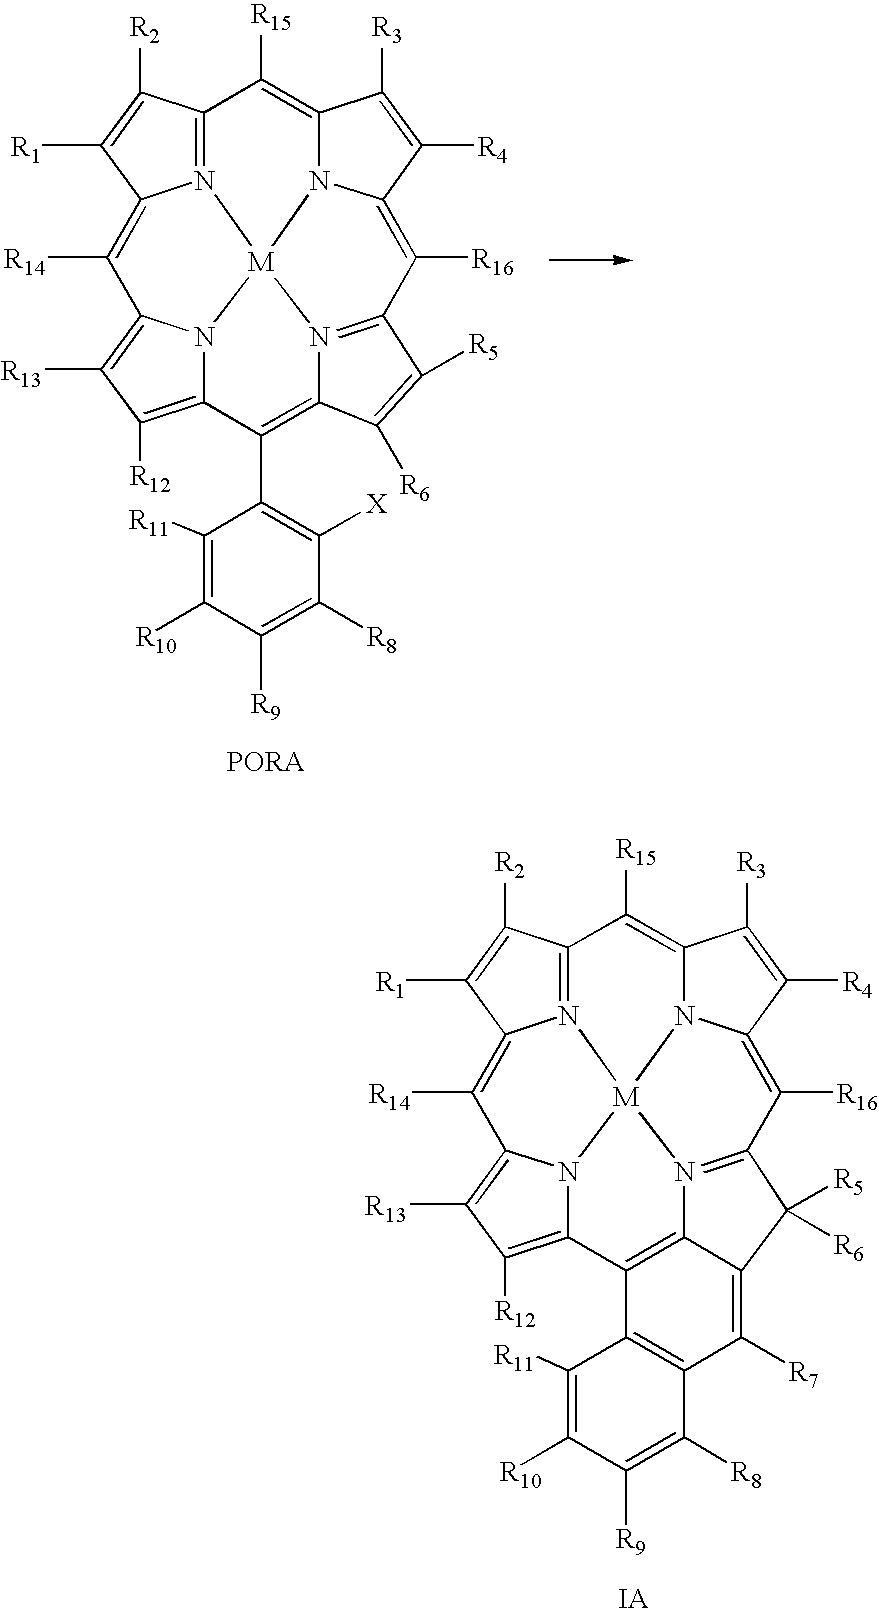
C12=N3C(=C([R14])C4=C([R13])C([R12])=C5N4[M]34N3C(=C1[R15])C([R3])=C([R4])C3=C([R16])C1=N4C3=C5C4=C(C([R8])=C([R9])C([R10])=C4[R11])C([R7])=C3C1([R5])[R6])C([R1])=C2[R2].[IA].C12=N3C(=C([R14])C4=C([R13])C([R12])=C5N4[M]34N3C(=C1[R15])C([R3])=C([R4])C3=C([R16])C1=N4C(=C5C3=C([X])C([R8])=C([R9])C([R10])=C3[R11])C([R6])=C1[R5])C([R1])=C2[R2].[PORA]
